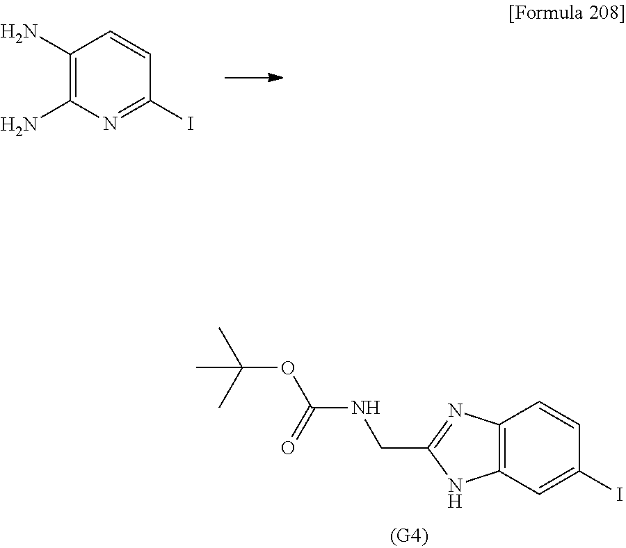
C1(N)=C(N)N=C(I)C=C1.C12=C(C=C(I)C=C1)NC(CNC(OC(C)(C)C)=O)=N2
